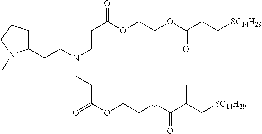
C(C1CCCN1C)CN(CCC(=O)OCCOC(C(C[SC14H29])C)=O)CCC(OCCOC(C(C[SC14H29])C)=O)=O
